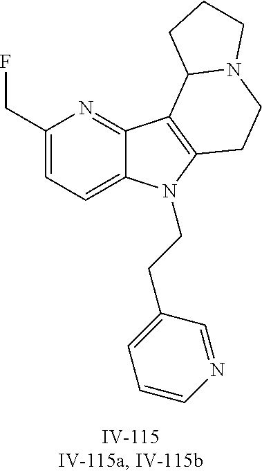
C1(CF)=CC=C2C(=N1)C1=C(N2CCC2=CC=CN=C2)CCN2C1CCC2
